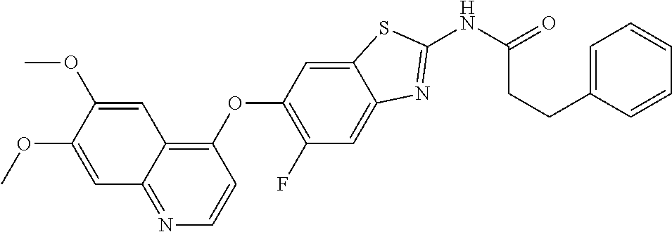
C1=C(OC)C(OC)=CC2=C(OC3=C(F)C=C4C(=C3)SC(NC(=O)CCC3=CC=CC=C3)=N4)C=CN=C12
